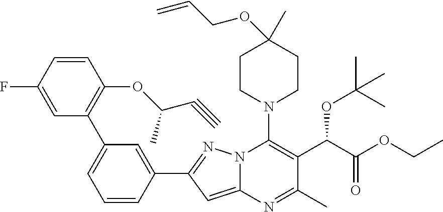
C1=CC(F)=CC(C2=CC=CC(C3=NN4C(=C3)N=C(C)C(C(C(OCC)=O)OC(C)(C)C)=C4N3CCC(C)(OCC=C)CC3)=C2)=C1OC(C#C)C
